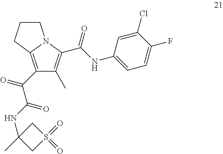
C1(C(C(NC2(C)CS(=O)(=O)C2)=O)=O)=C2N(C(C(NC3=CC=C(F)C(Cl)=C3)=O)=C1C)CCC2
